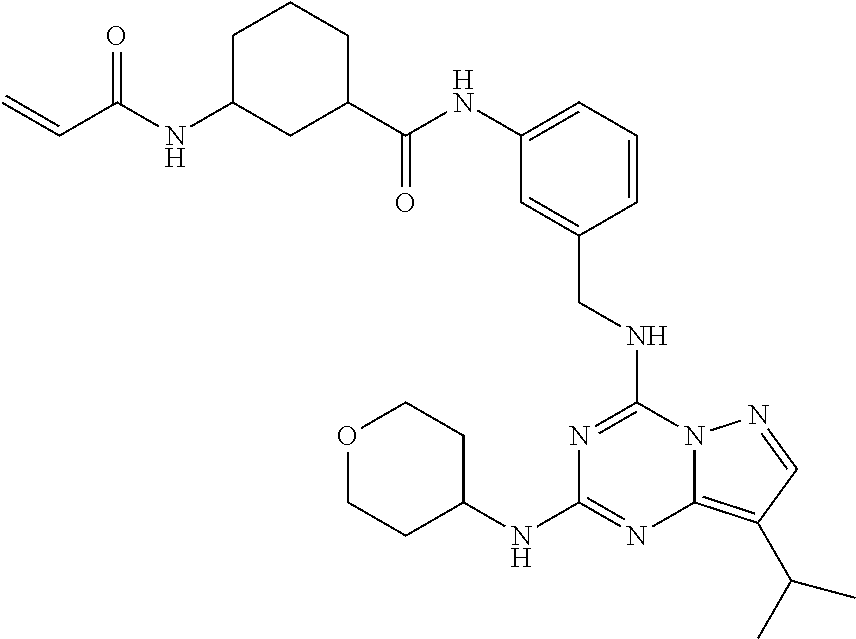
C1(C(NC2=CC=CC(CNC3=NC(NC4CCOCC4)=NC4=C(C(C)C)C=NN34)=C2)=O)CCCC(NC(C=C)=O)C1
